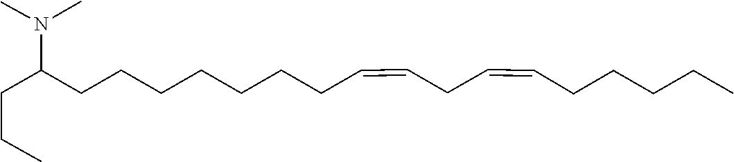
CCCC(N(C)C)CCCCCCCC=CCC=CCCCCC
